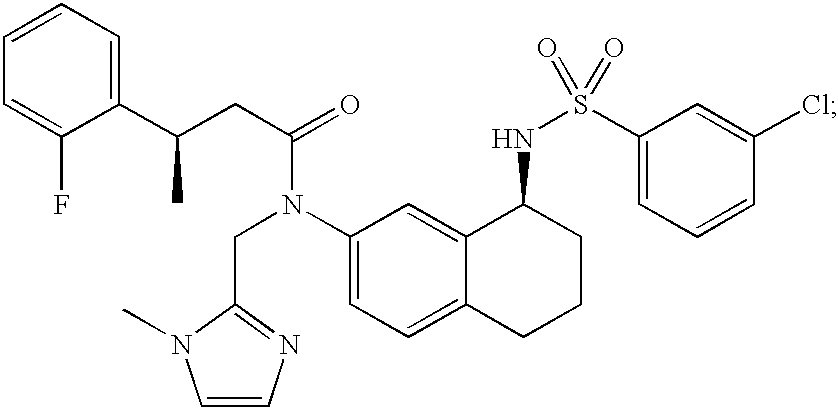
C1=C(F)C(C(CC(=O)N(C2=CC=C3C(=C2)C(NS(=O)(C2=CC=CC(Cl)=C2)=O)CCC3)CC2=NC=CN2C)C)=CC=C1
